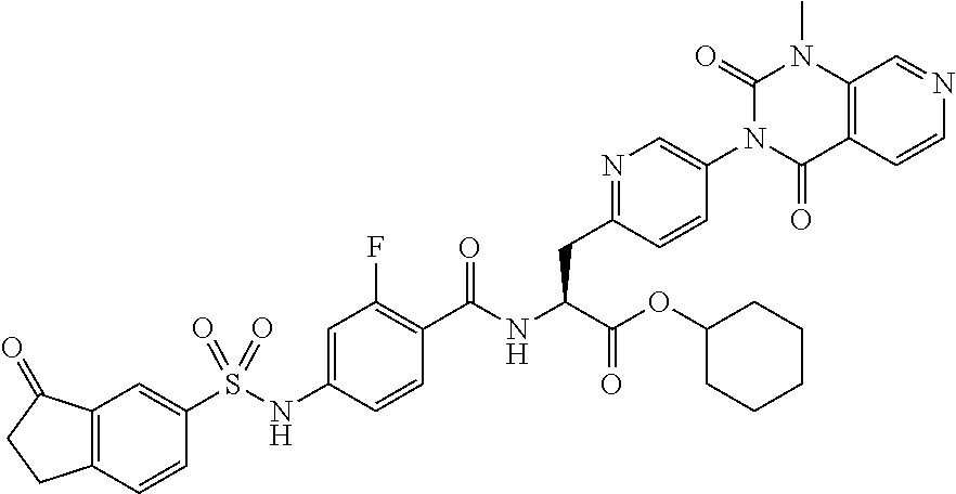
C12=C(C=CC(S(NC3=CC(F)=C(C(NC(C(=O)OC4CCCCC4)CC4=NC=C(N5C(=O)C6=C(N(C)C5=O)C=NC=C6)C=C4)=O)C=C3)(=O)=O)=C1)CCC2=O
